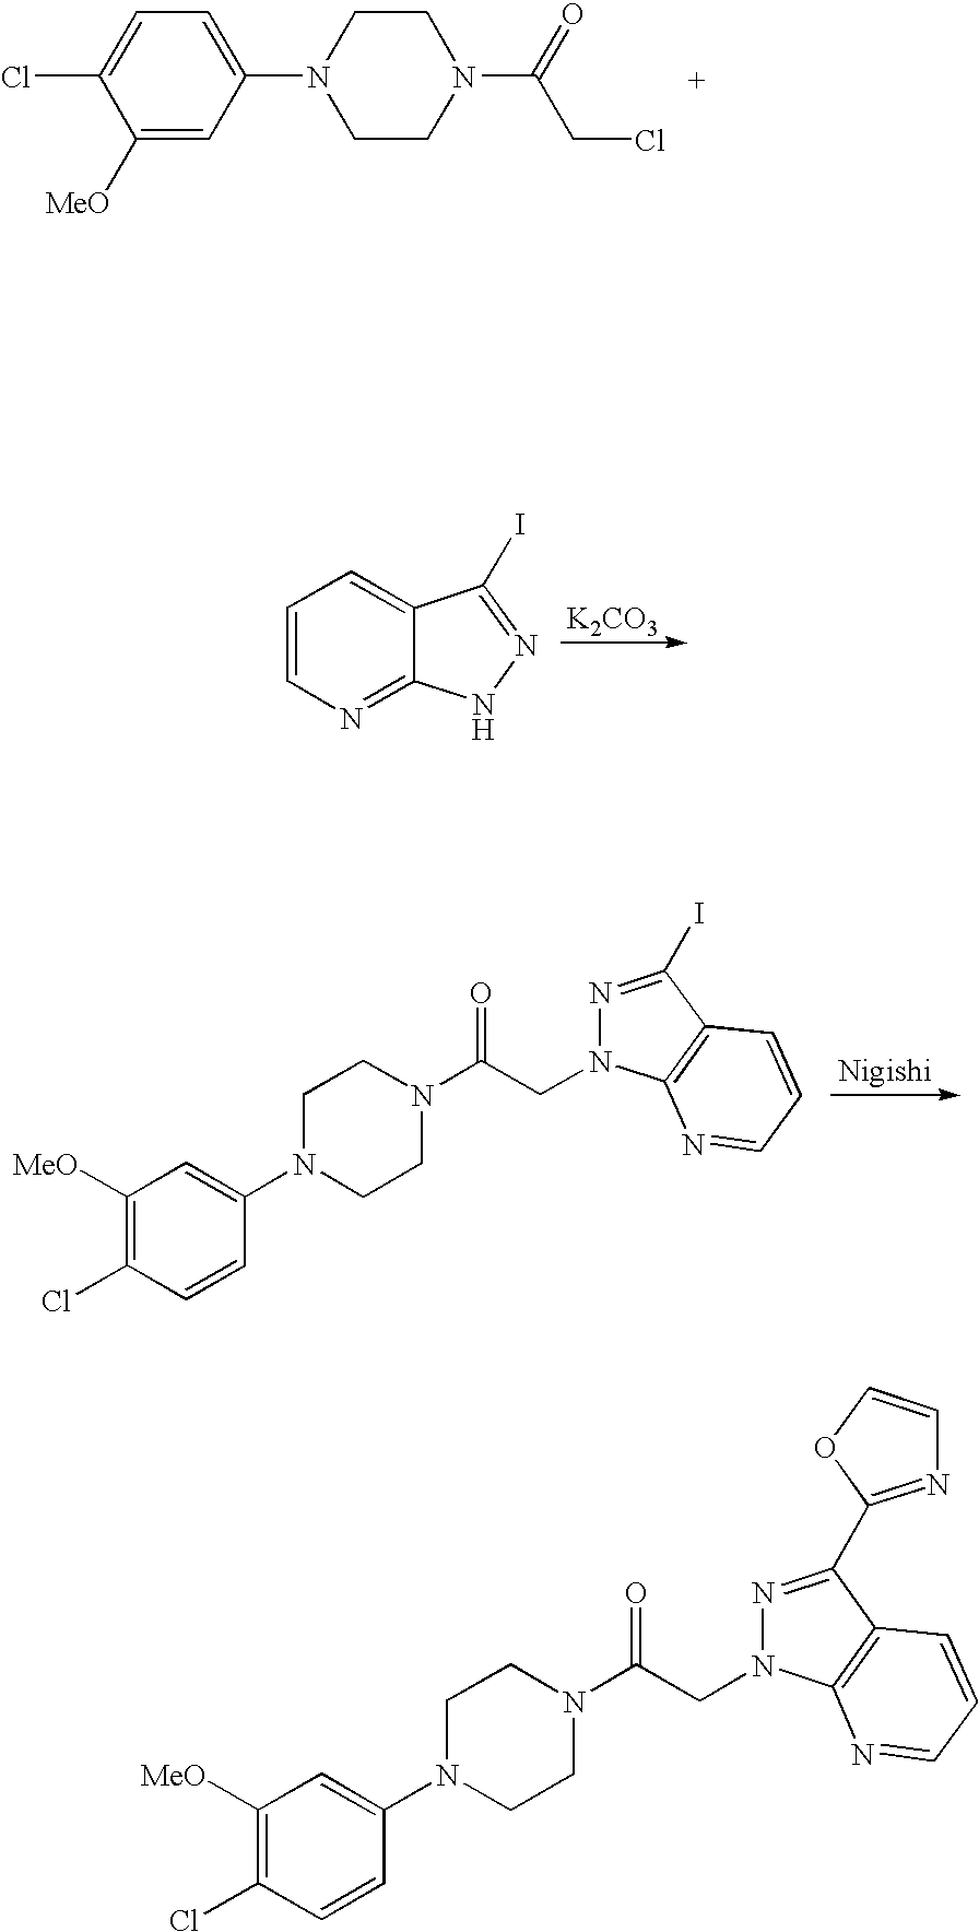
C1([MeO])=CC(N2CCN(C(=O)CCl)CC2)=CC=C1Cl.[K2CO3].C1=CN=C2C(=C1)C(I)=NN2.[Nigishi].C1([MeO])=C(Cl)C=CC(N2CCN(C(CN3N=C(I)C4=C3N=CC=C4)=O)CC2)=C1.C1([MeO])=C(Cl)C=CC(N2CCN(C(CN3N=C(C4=NC=CO4)C4=C3N=CC=C4)=O)CC2)=C1
